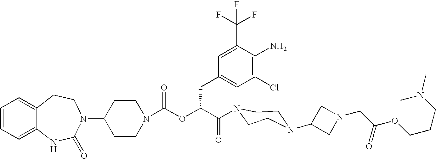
C12=CC=CC=C1NC(=O)N(C1CCN(C(OC(C(=O)N3CCN(C4CN(CC(OCCCN(C)C)=O)C4)CC3)CC3=CC(Cl)=C(N)C(C(F)(F)F)=C3)=O)CC1)CC2
